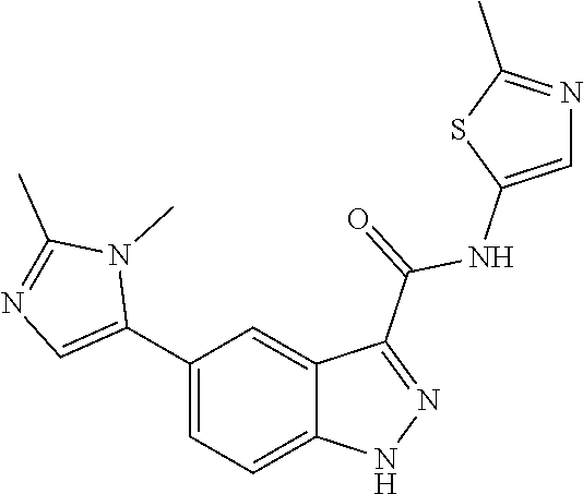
C1(C2=CN=C(C)N2C)=CC=C2C(=C1)C(C(=O)NC1=CN=C(C)S1)=NN2
